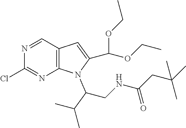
N1=CC2=C(N=C1Cl)N(C(CNC(CC(C)(C)C)=O)C(C)C)C(C(OCC)OCC)=C2
